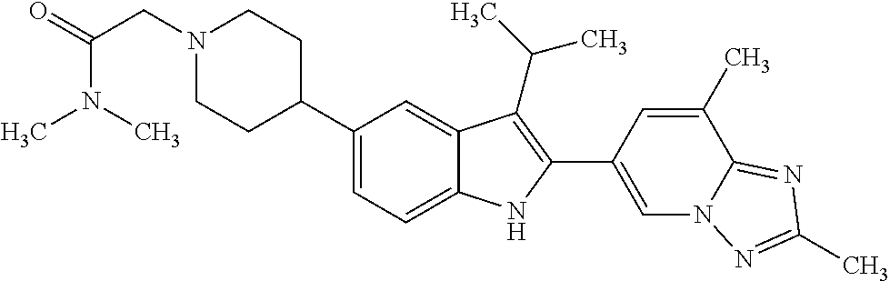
N1(CC(=O)N(C)C)CCC(C2=CC=C3C(=C2)C(C(C)C)=C(C2=CN4C(=NC(C)=N4)C(C)=C2)N3)CC1
